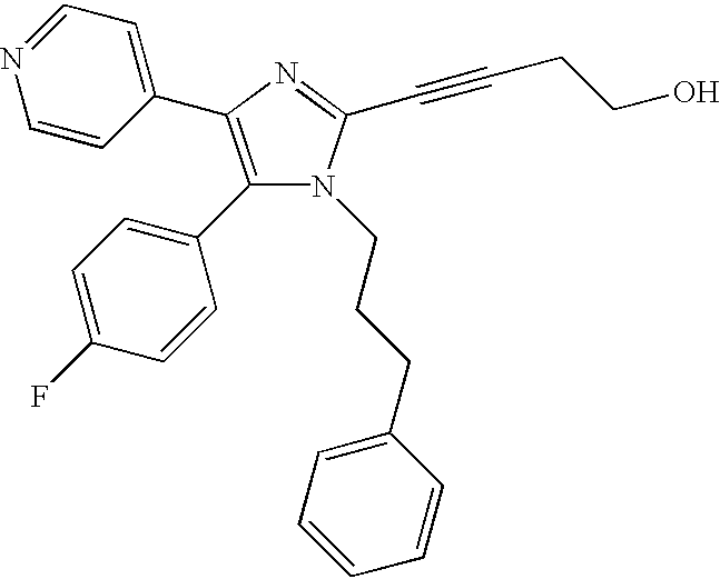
C1=CC(C2=C(C3=CC=C(F)C=C3)N(CCCC3=CC=CC=C3)C(C#CCCO)=N2)=CC=N1
